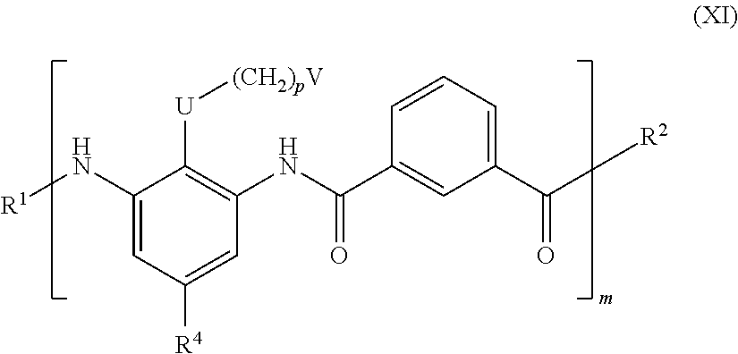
C1(N[R1])=CC([R4])=CC(NC(C2=CC(C([R2])=O)=CC=C2)=O)=C1[U][(CH2)pV]
